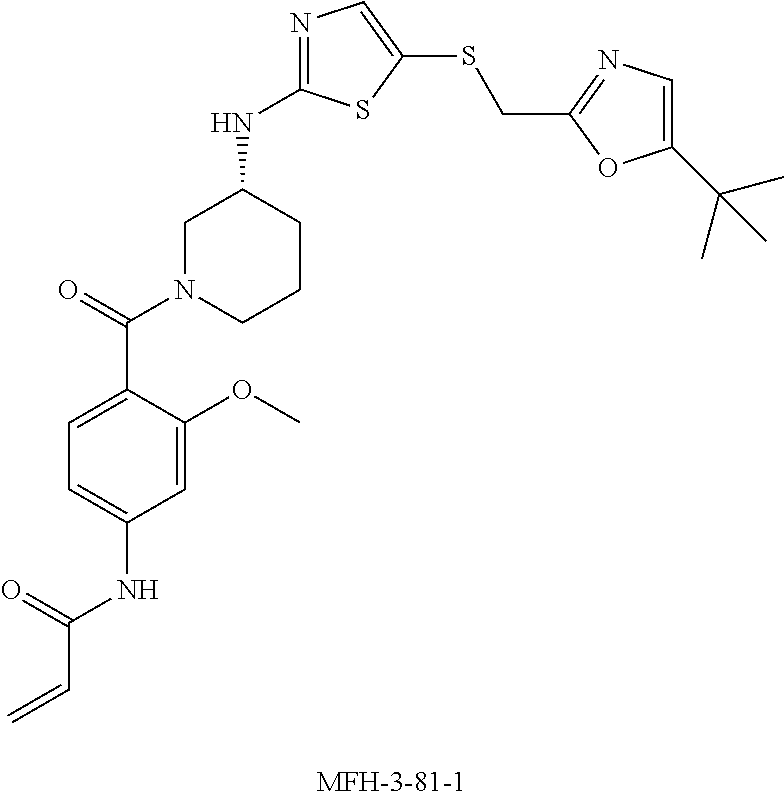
C=CC(NC1=CC=C(C(=O)N2CCCC(NC3=NC=C(SCC4=NC=C(C(C)(C)C)O4)S3)C2)C(OC)=C1)=O
